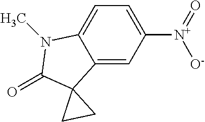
C1=C([N+]([O-])=O)C=C2C(=C1)N(C)C(=O)C21CC1
